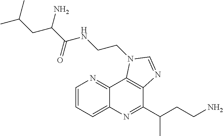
C1=CC=C2C(=N1)C1=C(C(C(CCN)C)=N2)N=CN1CCNC(C(N)CC(C)C)=O
